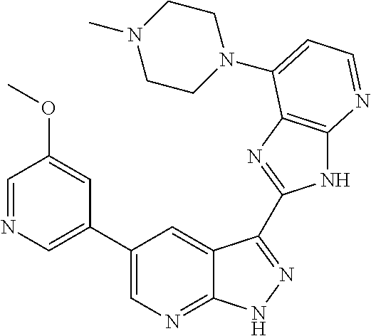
C1(C2=CN=CC(OC)=C2)=CN=C2C(=C1)C(C1=NC3=C(N1)N=CC=C3N1CCN(C)CC1)=NN2
